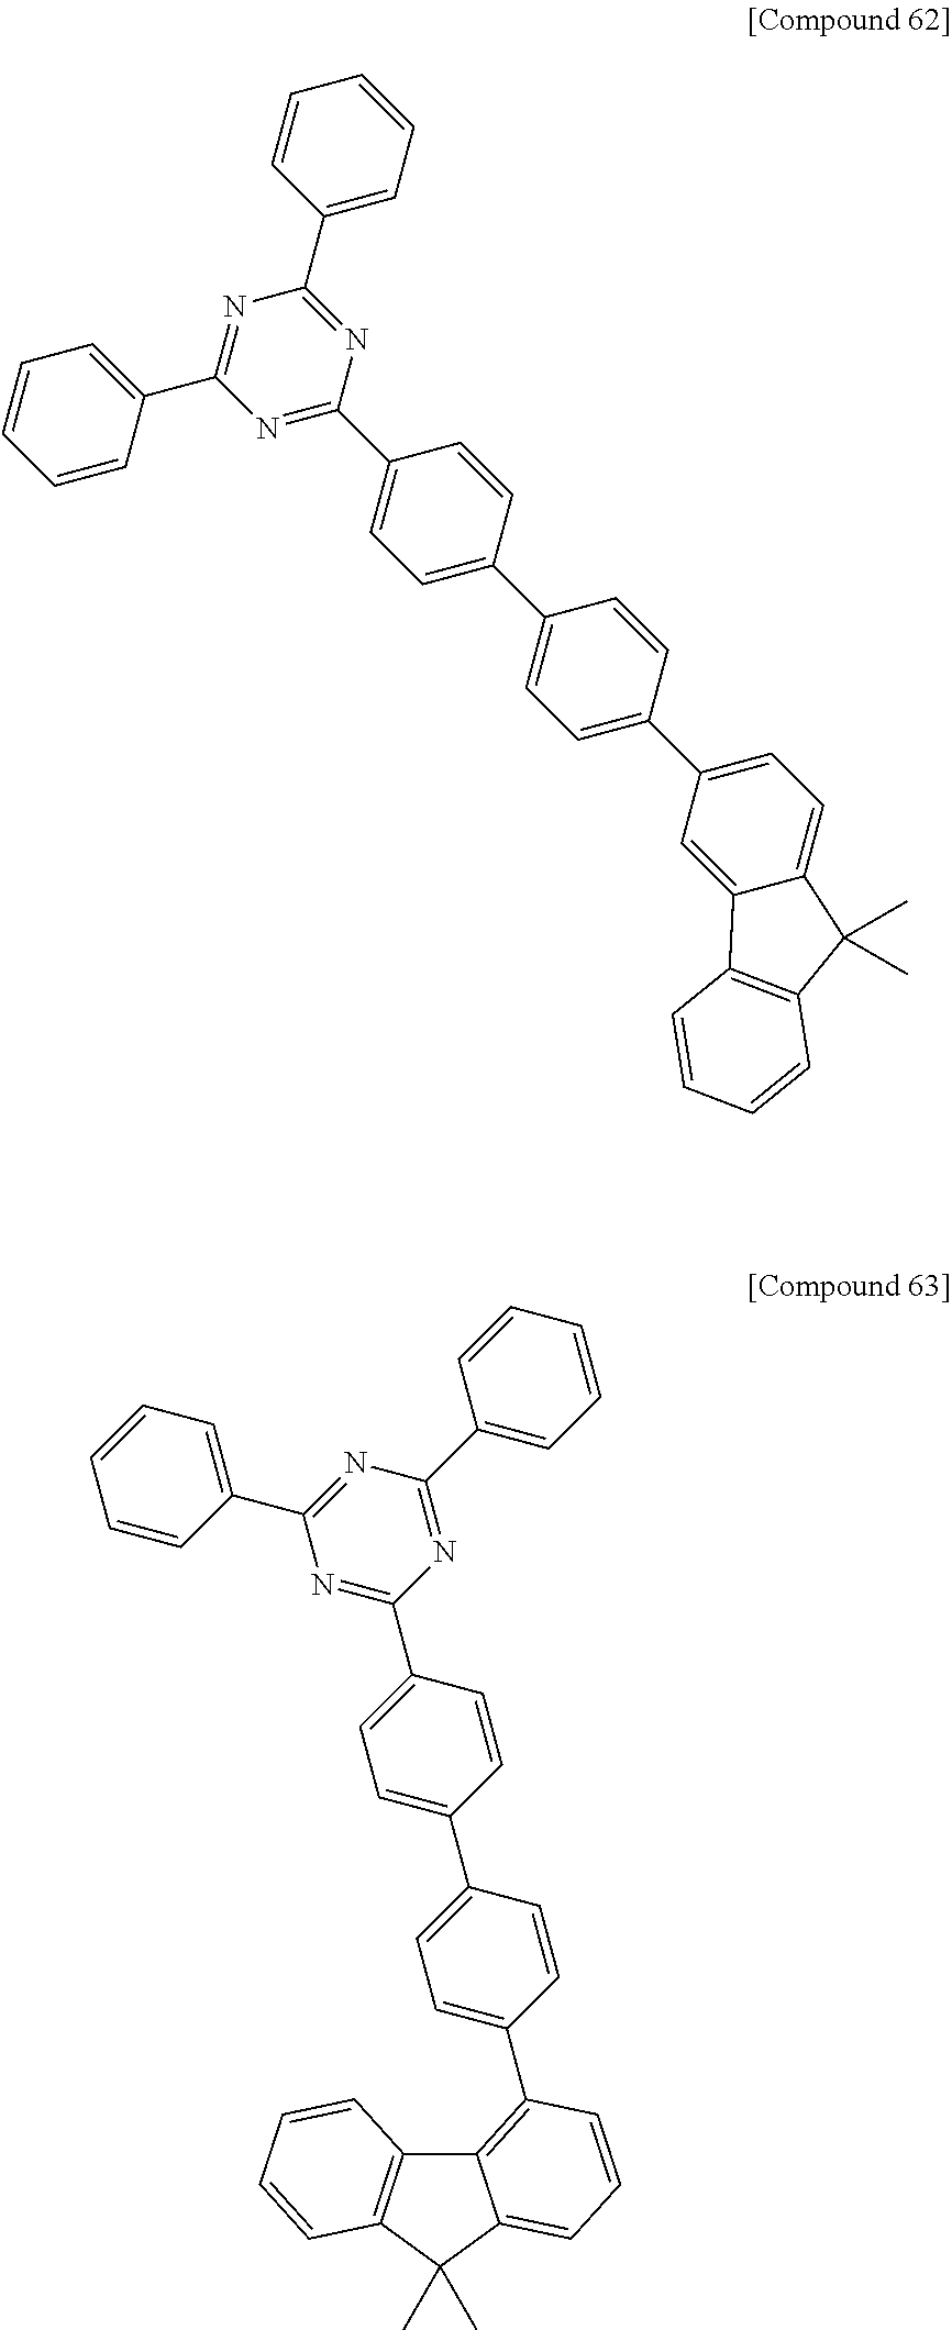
C1(C2=CC=CC=C2)=NC(C2=CC=CC=C2)=NC(C2=CC=C(C3=CC=C(C4=CC=C5C(=C4)C4=C(C5(C)C)C=CC=C4)C=C3)C=C2)=N1.C1(C2=CC=CC=C2)=NC(C2=CC=CC=C2)=NC(C2=CC=C(C3=CC=C(C4=C5C6=C(C(C)(C)C5=CC=C4)C=CC=C6)C=C3)C=C2)=N1
